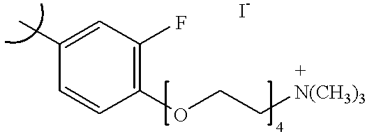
C1(C)=CC(F)=C(OCC[N(CH3)3])C=C1
